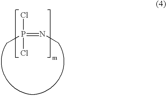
ClP(Cl)(=NC)C
